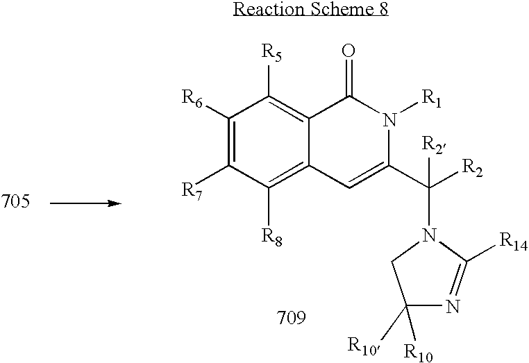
C1([R5])=C2C(=C([R8])C([R7])=C1[R6])C=C(C([R2])([R2])N1C([R14])=NC([R10])([R10])C1)N([R1])C2=O
